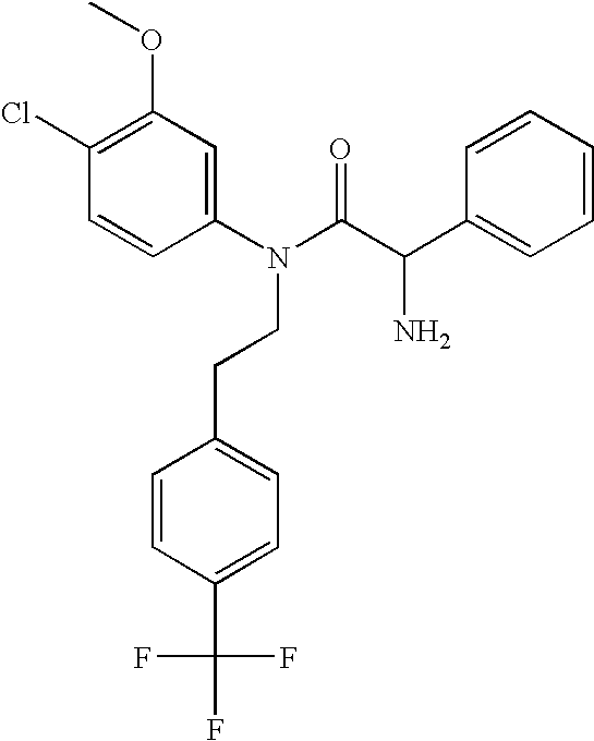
C1(OC)=C(Cl)C=CC(N(CCC2=CC=C(C(F)(F)F)C=C2)C(C(C2=CC=CC=C2)N)=O)=C1
